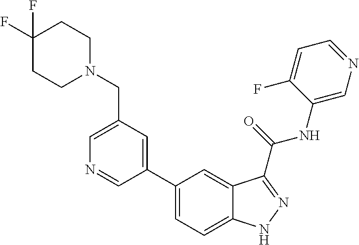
C1(CN2CCC(F)(F)CC2)=CN=CC(C2=CC=C3C(=C2)C(C(NC2=CN=CC=C2F)=O)=NN3)=C1
